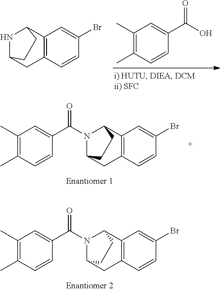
C1(C)=C(C)C=CC(C(N2C3CC4=C(C2CC3)C=C(Br)C=C4)=O)=C1.C1(C)=C(C)C=CC(C(O)=O)=C1.N1C2CC3=C(C1CC2)C=C(Br)C=C3.C1(C)=C(C)C=CC(C(N2C3CC4=C(C2CC3)C=C(Br)C=C4)=O)=C1
